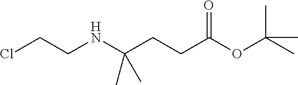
N(C(CCC(OC(C)(C)C)=O)(C)C)CCCl
